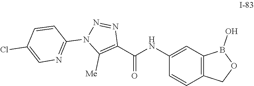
C1(NC(C2=C([Me])N(C3=NC=C(Cl)C=C3)N=N2)=O)=CC2=C(C=C1)COB2O
